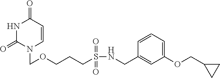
N1C(=O)N(COCCCS(NCC2=CC(OCC3CC3)=CC=C2)(=O)=O)C=CC1=O
